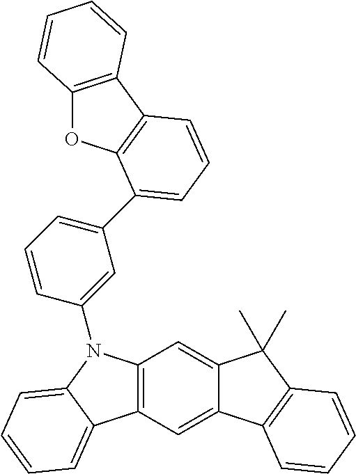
C12=C(C=C3C(=C1)C(C)(C)C1=C3C=CC=C1)C1=CC=CC=C1N2C1=CC(C2=CC=CC3=C2OC2=C3C=CC=C2)=CC=C1
